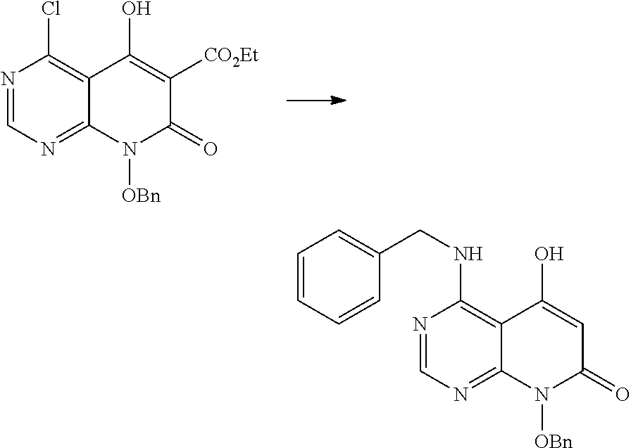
N1=CN=C2C(=C1Cl)C(O)=C([CO2Et])C(=O)N2[OBn].N1=CN=C2C(=C1NCC1=CC=CC=C1)C(O)=CC(=O)N2[OBn]
